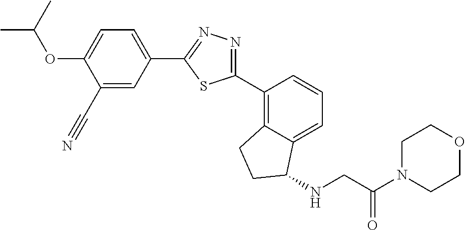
C1(C#N)=CC(C2=NN=C(C3=C4C(=CC=C3)C(NCC(N3CCOCC3)=O)CC4)S2)=CC=C1OC(C)C
